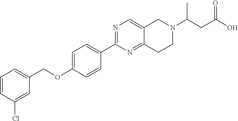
C1=CC(Cl)=CC(COC2=CC=C(C3=NC=C4C(=N3)CCN(C(CC(=O)O)C)C4)C=C2)=C1
